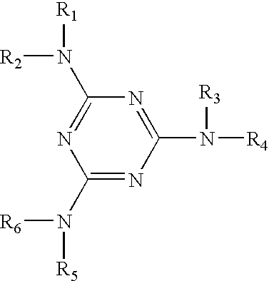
C1(N([R2])[R1])=NC(N([R6])[R5])=NC(N([R3])[R4])=N1
